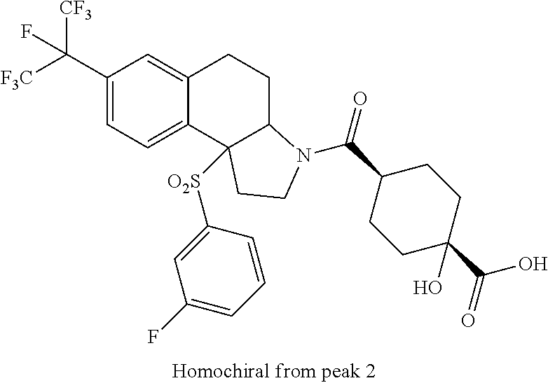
[F3C]C(C1=CC=C2C(=C1)CCC1C2([O2S]C2=CC(F)=CC=C2)CCN1C(C1CCC(O)(C(O)=O)CC1)=O)([CF3])F
